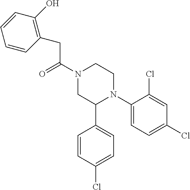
C(C(N1CC(C2=CC=C(Cl)C=C2)N(C2=CC=C(Cl)C=C2Cl)CC1)=O)C1=C(O)C=CC=C1
